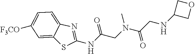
C12=CC([F3CO])=CC=C1N=C(NC(CN(C(CNC1COC1)=O)C)=O)S2
